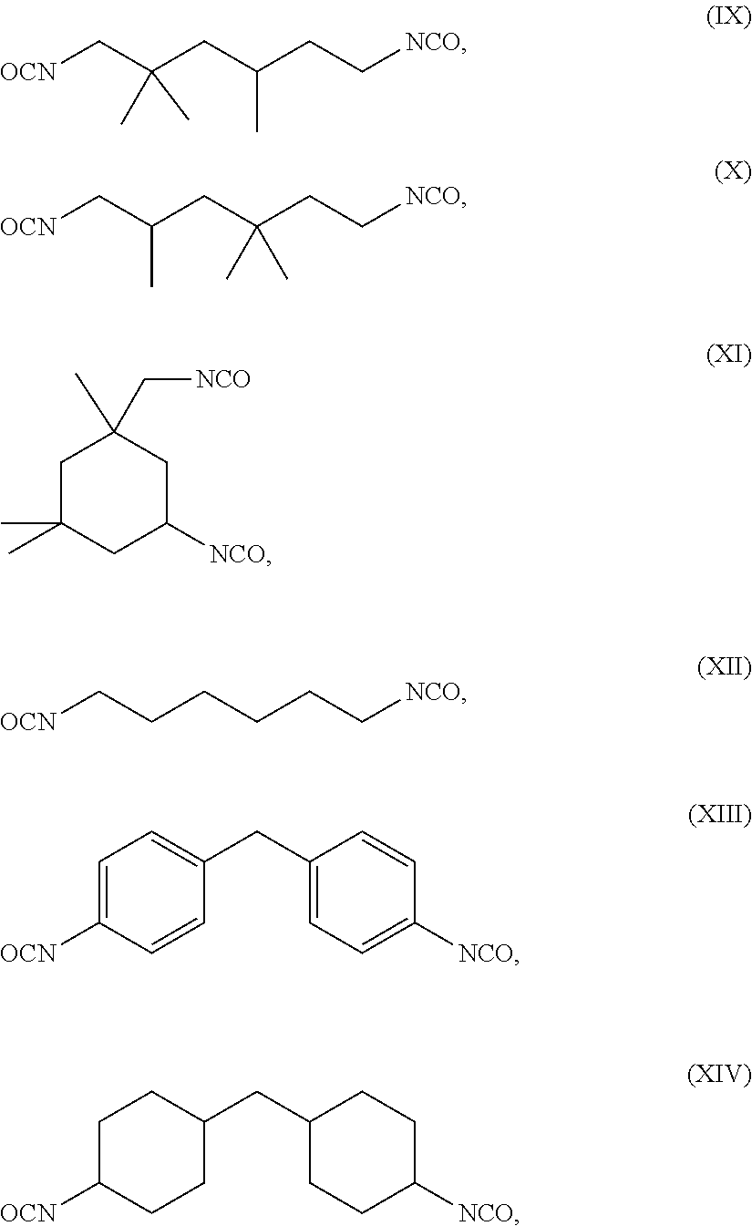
[OCN]CC(CC(CC[NCO])C)(C)C.[OCN]CC(CC(CC[NCO])(C)C)C.C1C(C)(C)CC([NCO])CC1(C)C[NCO].[OCN]CCCCCC[NCO].[OCN]C1=CC=C(CC2=CC=C([NCO])C=C2)C=C1.[OCN]C1CCC(CC2CCC([NCO])CC2)CC1
